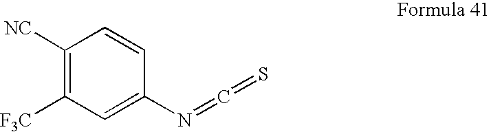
C1([NC])=C([F3C])C=C(N=C=S)C=C1
